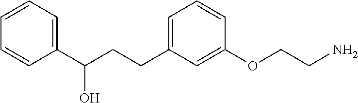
C(CC1=CC=CC(OCCN)=C1)C(C1=CC=CC=C1)O
